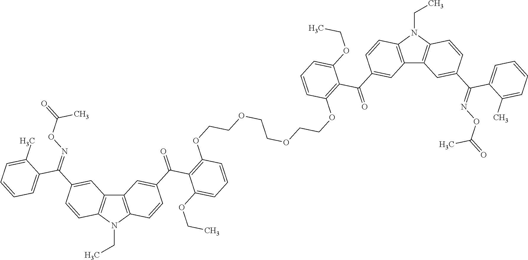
C12=C(N(CC)C3=C1C=C(C(=NOC(=O)C)C1=CC=CC=C1C)C=C3)C=CC(C(=O)C1=C(OCCOCCOCCOC3=C(C(=O)C4=CC5=C(N(CC)C6=C5C=C(C(C5=CC=CC=C5C)=NOC(=O)C)C=C6)C=C4)C(OCC)=CC=C3)C=CC=C1OCC)=C2
